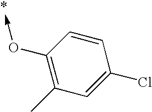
C1=CC(O->C)=C(C)C=C1Cl
